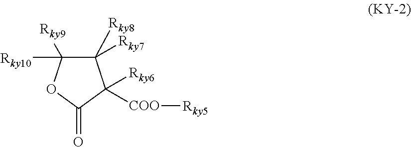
C1([Rky7])([Rky8])C([Rky9])([Rky10])OC(=O)C1([COO][Rky5])[Rky6]
